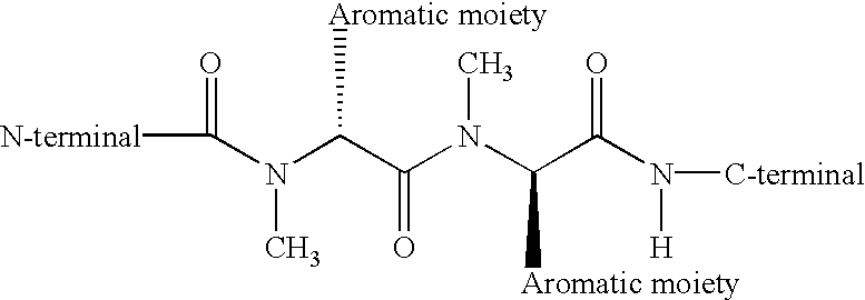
[N-terminal]C(N(C(C(N(C(C(N([C-terminal])[H])=O)[Aromatic moiety])C)=O)[Aromatic moiety])C)=O
